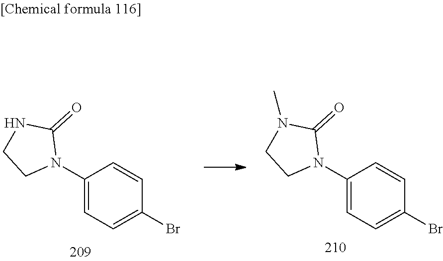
C1(N2C(=O)NCC2)=CC=C(Br)C=C1.C1(N2C(=O)N(C)CC2)=CC=C(Br)C=C1
